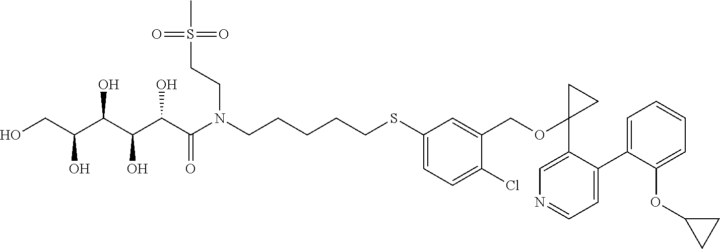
OCC(C(C(C(C(N(CCCCCSC1=CC=C(Cl)C(COC2(C3=CN=CC=C3C3=CC=CC=C3OC3CC3)CC2)=C1)CCS(C)(=O)=O)=O)O)O)O)O
